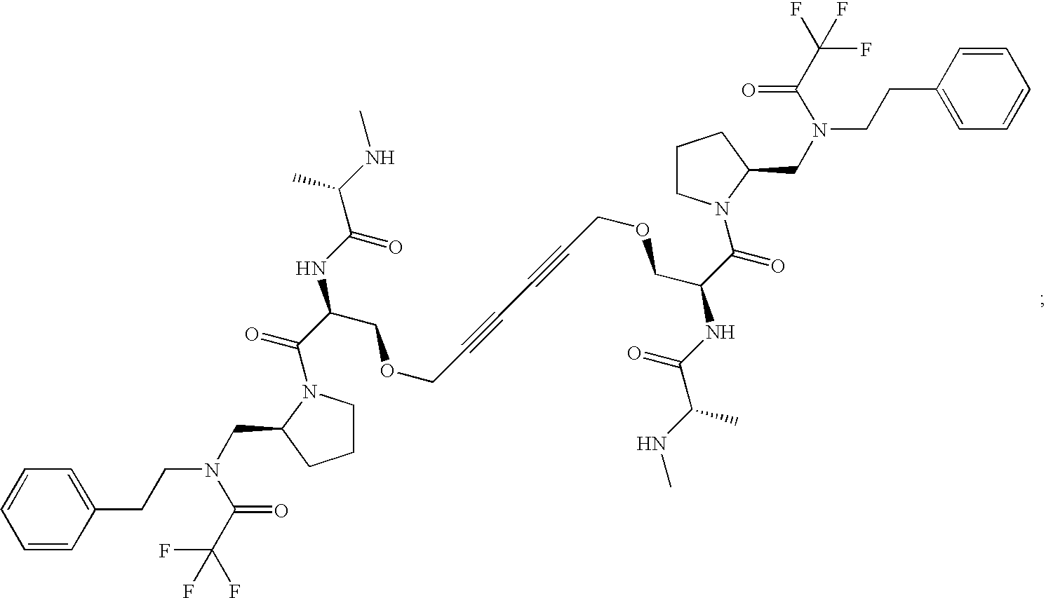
C1=CC(CCN(C(=O)C(F)(F)F)CC2CCCN2C(=O)C(COCC#CC#CCOCC(C(N2C(CN(CCC3=CC=CC=C3)C(=O)C(F)(F)F)CCC2)=O)NC(=O)C(NC)C)NC(=O)C(NC)C)=CC=C1
